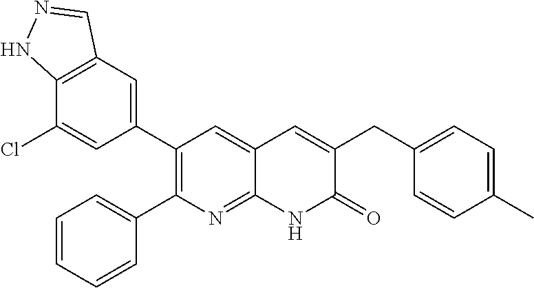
C12=C(C=C(C3=C(C4=CC=CC=C4)N=C4C(=C3)C=C(CC3=CC=C(C)C=C3)C(=O)N4)C=C1Cl)C=NN2
